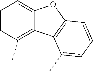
C1=CC(C)=C2C(=C1)OC1=C2C(C)=CC=C1
